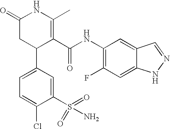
C1=C(C2C(C(NC3=C(F)C=C4C(=C3)C=NN4)=O)=C(C)NC(=O)C2)C=C(S(=O)(=O)N)C(Cl)=C1
